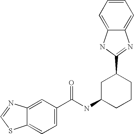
C12=CC(C(NC3CCCC(C4=NC5=CC=CC=C5N4)C3)=O)=CC=C1SC=N2
